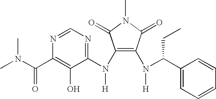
C1(N(C2=NC=NC(C(N(C)C)=O)=C2O)[H])=C(N(C(C2=CC=CC=C2)CC)[H])C(=O)N(C)C1=O
